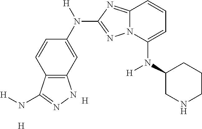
C12=C(C=C(N([H])C3=NN4C(=N3)C=CC=C4N(C3CNCCC3)[H])C=C1)NN=C2N[H].[H].[H]
